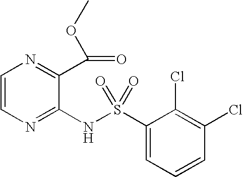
C1=CN=C(NS(C2=CC=CC(Cl)=C2Cl)(=O)=O)C(C(OC)=O)=N1
